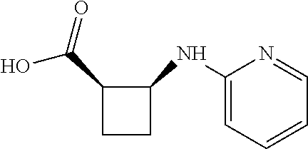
OC(C1CCC1NC1=CC=CC=N1)=O
